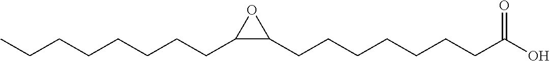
C(O)(=O)CCCCCCCC1C(CCCCCCCC)O1
